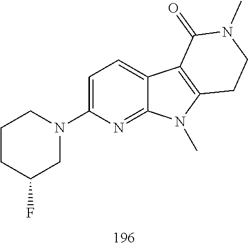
C1=C(N2CC(F)CCC2)N=C2C(=C1)C1=C(N2C)CCN(C)C1=O
